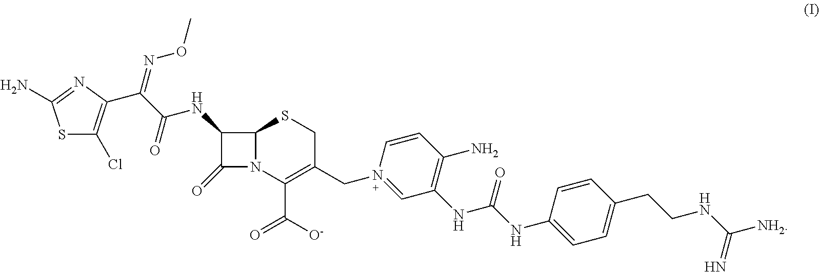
S1C(Cl)=C(C(C(=O)NC2C(=O)N3C2SCC(CN2=CC(NC(=O)NC4=CC=C(CCNC([NH2])=N)C=C4)=C(N)C=C2)=C3C([O-])=O)=NOC)N=C1N
